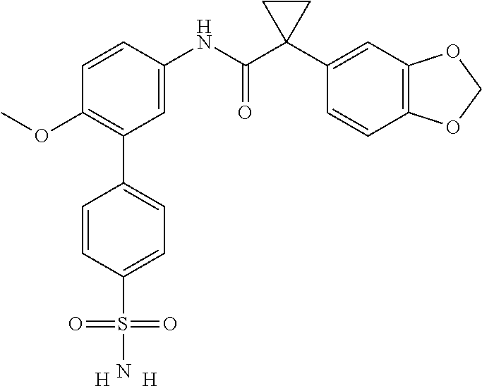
C1=C(NC(C2(C3=CC4=C(C=C3)OCO4)CC2)=O)C=CC(OC)=C1C1=CC=C(S(=O)(=O)N)C=C1.[H].[H]
